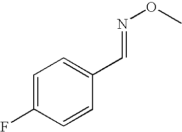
N(=CC1=CC=C(F)C=C1)OC
